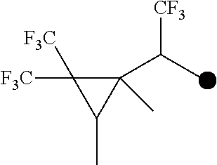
[F3C]C1([F3C])C(C(C)[CF3])(C)C1C
